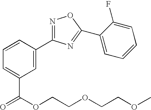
C1=CC(C2=NOC(C3=CC=CC=C3F)=N2)=CC(C(OCCOCCOC)=O)=C1
